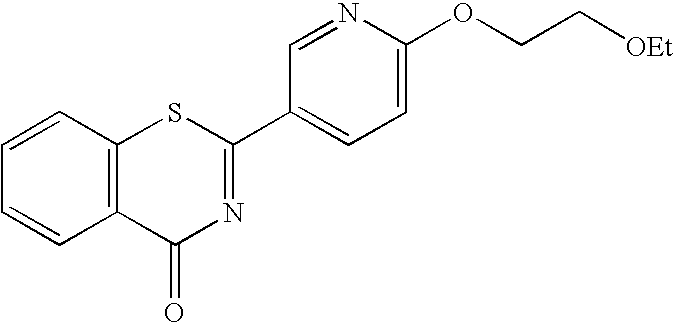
C1=CC2=C(C=C1)C(=O)N=C(C1=CC=C(OCC[OEt])N=C1)S2
